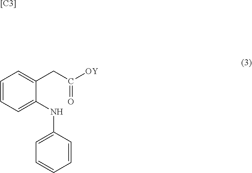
[[C3]].C1=CC=C(NC2=CC=CC=C2)C(CC(=O)[OY])=C1
